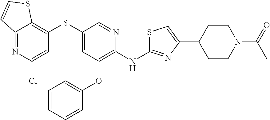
C12=NC(Cl)=CC(SC3=CC(OC4=CC=CC=C4)=C(NC4=NC(C5CCN(C(=O)C)CC5)=CS4)N=C3)=C1SC=C2
